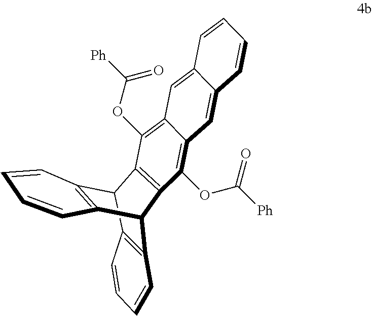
C12C3=C(C(C4=C1C=CC=C4)C1=C2C(OC([Ph])=O)=C2C(=C1OC(=O)[Ph])C=C1C(=C2)C=CC=C1)C=CC=C3
